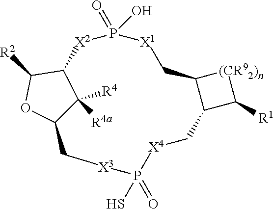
[(CR92)n]1C2C(C1[R1])C[X4]P(=O)(S)[X3]CC1C([R4a])([R4])C([X2]P(O)(=O)[X1]C2)C([R2])O1
